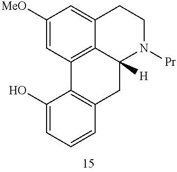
C1([MeO])=CC2=C3C(=C1)CCN([Pr])C3([H])CC1=C2C(O)=CC=C1
